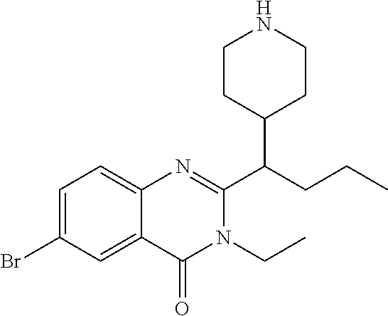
C1(Br)=CC=C2C(=C1)C(=O)N(CC)C(C(C1CCNCC1)CCC)=N2
